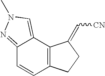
C12=NN(C)C=C1C1=C(C=C2)CCC1=C[CN]
